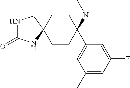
C1CC(N(C)C)(C2=CC(C)=CC(F)=C2)CCC12CNC(=O)N2
